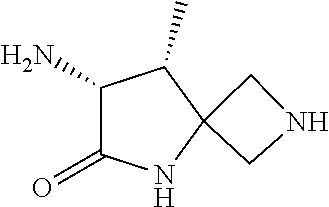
C1NCC12NC(=O)C(N)C2C
